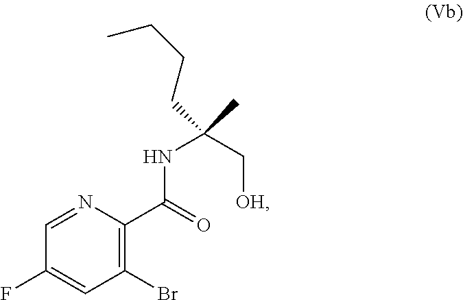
C1(F)=CC(Br)=C(C(NC(C[OH])(C)CCCC)=O)N=C1
